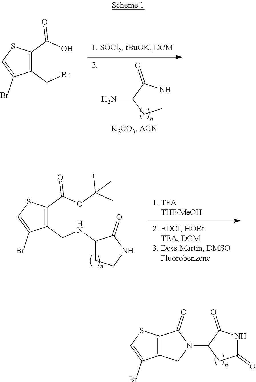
C1(CBr)=C(C(O)=O)SC=C1Br.C1NC(=O)C(N)C1.C1(CNC2CCNC2=O)=C(C(OC(C)(C)C)=O)SC=C1Br.C12=C(SC=C1Br)C(=O)N(C1CC(=O)NC1=O)C2
